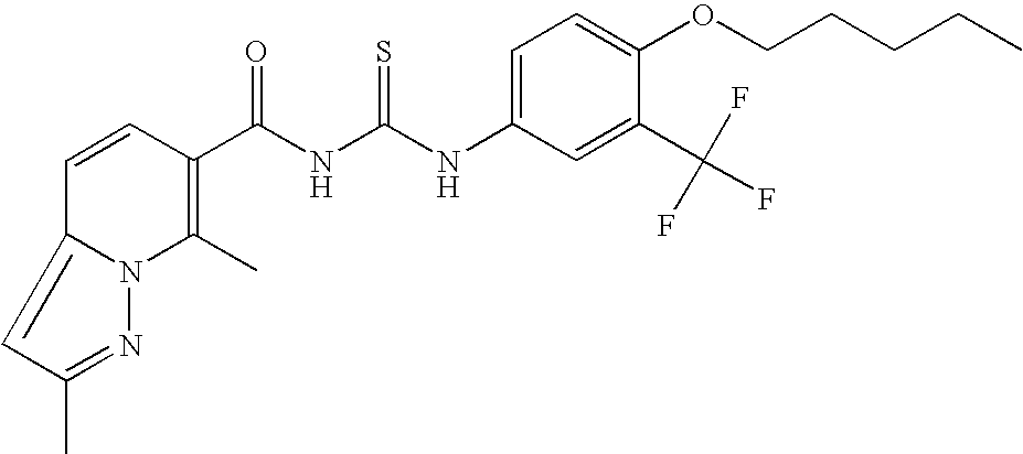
C(NC(NC1=CC=C(OCCCCC)C(C(F)(F)F)=C1)=S)(=O)C1=C(C)N2C(=CC(C)=N2)C=C1
